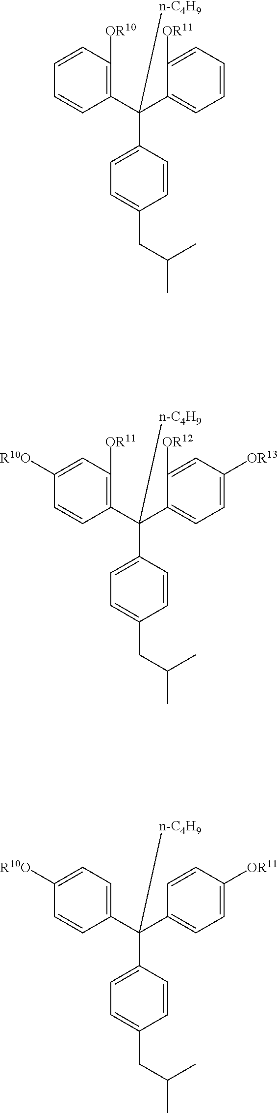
C1(C(C2=C([OR10])C=CC=C2)(C2=CC=C(CC(C)C)C=C2)[n-C4H9])=CC=CC=C1[OR11].C1(C(C2=C([OR11])C=C([R10O])C=C2)(C2=CC=C(CC(C)C)C=C2)[n-C4H9])=CC=C([OR13])C=C1[OR12].C1(C(C2=CC=C([R10O])C=C2)(C2=CC=C(CC(C)C)C=C2)[n-C4H9])=CC=C([OR11])C=C1
